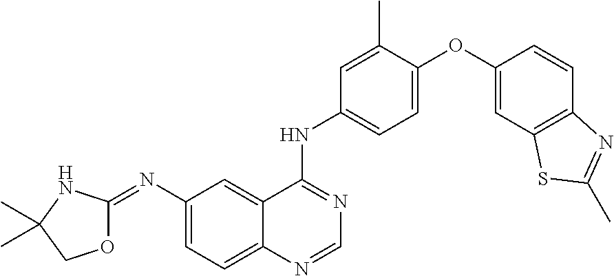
O1C(=NC2=CC=C3C(=C2)C(NC2=CC=C(OC4=CC5=C(C=C4)N=C(C)S5)C(C)=C2)=NC=N3)NC(C)(C)C1
